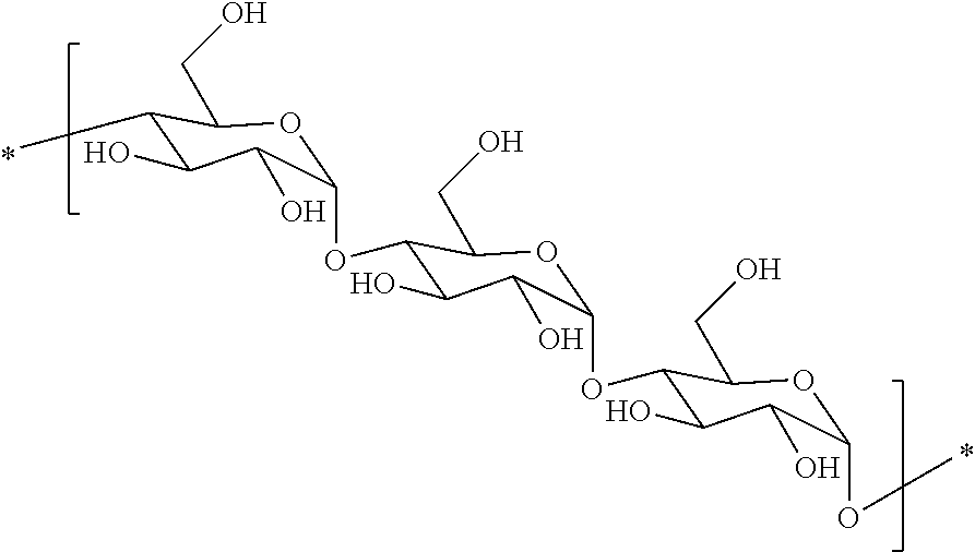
O1C(CO)C(C)C(O)C(O)C1OC1C(O)C(O)C(OC2C(O)C(O)C(OC)OC2CO)OC1CO
